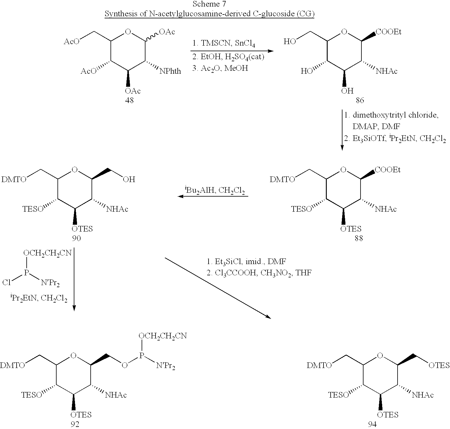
C1(C[DMTO])C([TESO])C([OTES])C([NHAc])C(COP([NPr2])[OCH2CH2CN])O1.C1(C[DMTO])C([TESO])C([OTES])C([NHAc])C(C[OTES])O1.C1(C[AcO])C([AcO])C([OAc])C([NPhth])C([OAc])O1.C1(CO)C(O)C(O)C([NHAc])C([COOEt])O1.ClP([NPr2])[OCH2CH2CN].C1(C[DMTO])C([TESO])C([OTES])C([NHAc])C([COOEt])O1.C1(C[DMTO])C([TESO])C([OTES])C([NHAc])C(CO)O1
